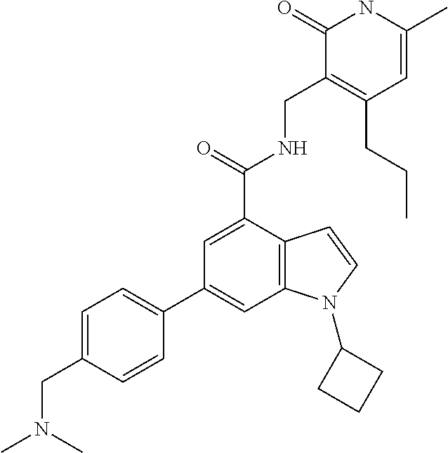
C1=C(C)NC(=O)C(CNC(C2=CC(C3=CC=C(CN(C)C)C=C3)=CC3=C2C=CN3C2CCC2)=O)=C1CCC
